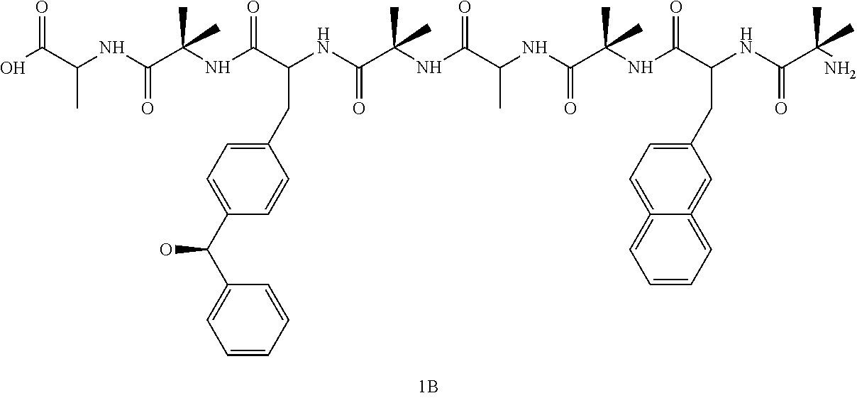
OC(C(NC(C(NC(C(NC(C(NC(C(NC(C(NC(C(NC(C(N)(C)C)=O)CC1=CC=C2=CC=CC=C2=C1)=O)(C)C)=O)C)=O)(C)C)=O)CC1=CC=C(C(O)C2=CC=CC=C2)C=C1)=O)(C)C)=O)C)=O
